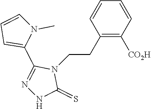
C1(CCN2C(C3=CC=CN3C)=NNC2=S)=C([CO2H])C=CC=C1
